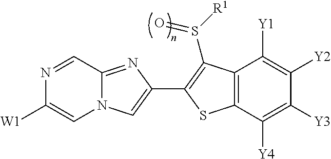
C12=NC(C3=C(S([R1])=O)C4=C(C([Y4])=C([Y3])C([Y2])=C4[Y1])S3)=CN1C=C([W1])N=C2
